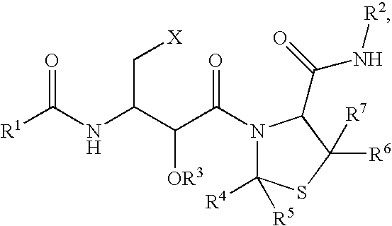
[R1]C(NC(C(C(=O)N1C([R5])([R4])SC([R6])([R7])C1C(=O)N[R2])[OR3])C[X])=O
